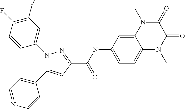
C(=O)(C1=NN(C2=CC(F)=C(F)C=C2)C(C2=CC=NC=C2)=C1)NC1=CC=C2C(=C1)N(C)C(=O)C(=O)N2C
